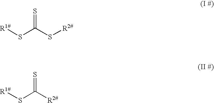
[R1#]SC(S[R2#])=S.[R1#]SC(=S)[R2#]
